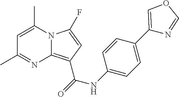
C1=C(C)N2C(=C(C(NC3=CC=C(C4=COC=N4)C=C3)=O)C=C2F)N=C1C
